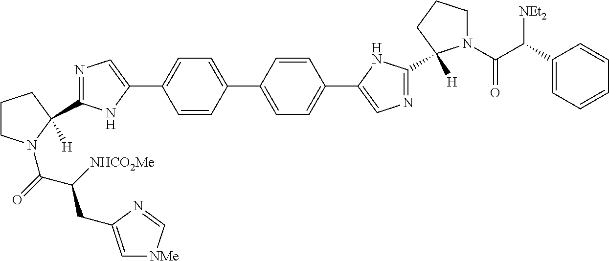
N1=C(C2([H])N(C(C(CC3=C[NMe]C=N3)[NHCO2Me])=O)CCC2)NC(C2=CC=C(C3=CC=C(C4=CN=C(C5([H])N(C(C([NEt2])C6=CC=CC=C6)=O)CCC5)N4)C=C3)C=C2)=C1
